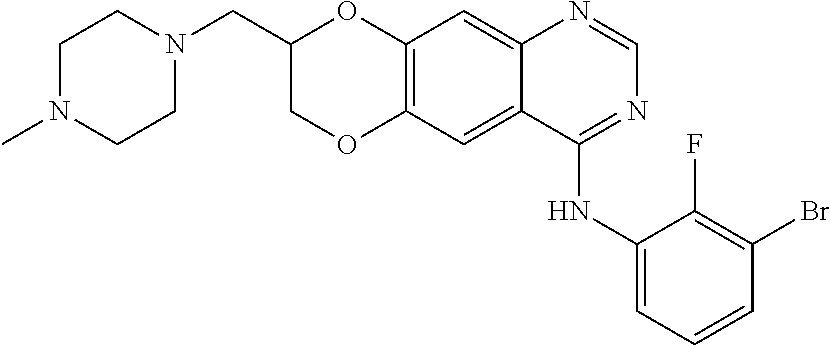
C12=C(C=C3C(=C1)N=CN=C3NC1=CC=CC(Br)=C1F)OCC(CN1CCN(C)CC1)O2
